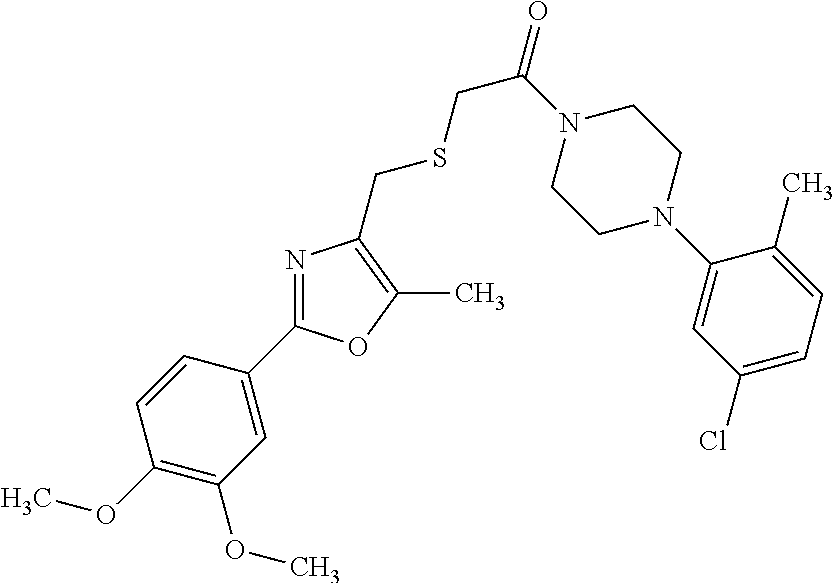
C1(OC)=C(OC)C=C(C2=NC(CSCC(N3CCN(C4=CC(Cl)=CC=C4C)CC3)=O)=C(C)O2)C=C1
